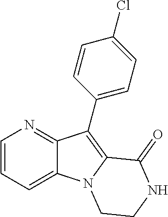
N1=C2C(=CC=C1)N1C(=C2C2=CC=C(Cl)C=C2)C(=O)NCC1
